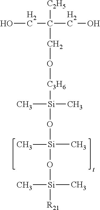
OCC(CO)([C2H5])CO[C3H6][Si](C)(C)O[Si](C)(C)O[Si](C)(C)[R21]
